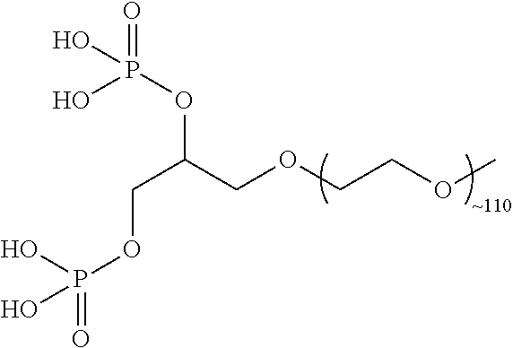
C(COCCOC)(OP(=O)(O)O)COP(=O)(O)O
